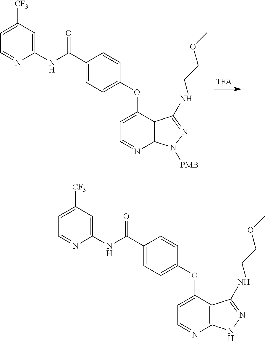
N(C(C1=CC=C(OC2=CC=NC3=C2C(NCCOC)=NN3)C=C1)=O)C1=CC([CF3])=CC=N1.N(C(C1=CC=C(OC2=CC=NC3=C2C(NCCOC)=NN3[PMB])C=C1)=O)C1=CC([CF3])=CC=N1
